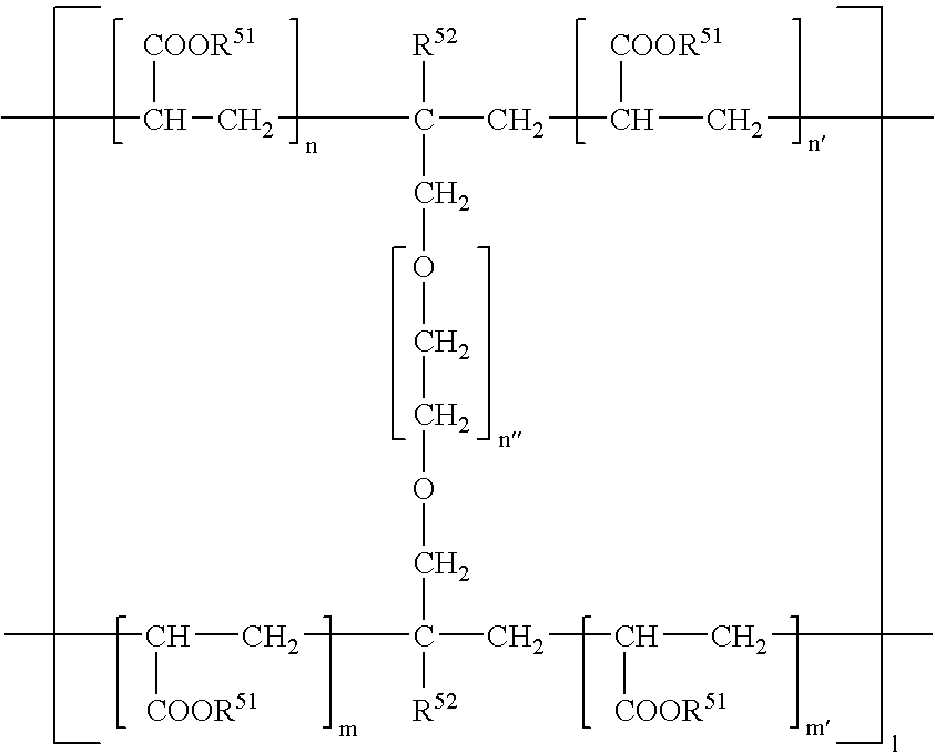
CC(CC([R52])(CC([COOR51])CC)COCCOCC(CC([COOR51])CC)(CC([COOR51])C)[R52])[COOR51]
